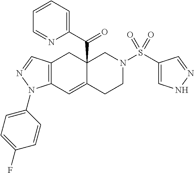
C12(C(C3=CC=CC=N3)=O)C(=CC3=C(C1)C=NN3C1=CC=C(F)C=C1)CCN(S(C1=CNN=C1)(=O)=O)C2
